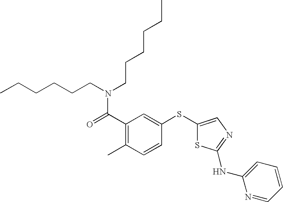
N(C(C1=C(C)C=CC(SC2=CN=C(NC3=CC=CC=N3)S2)=C1)=O)(CCCCCC)CCCCCC
